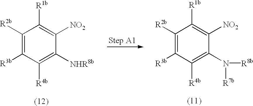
C1([R2b])=C([R3b])C([R4b])=C([NHR8b])C([NO2])=C1[R1b].C1([R2b])=C([R3b])C([R4b])=C(N([R8b])[R7b])C([NO2])=C1[R1b]
